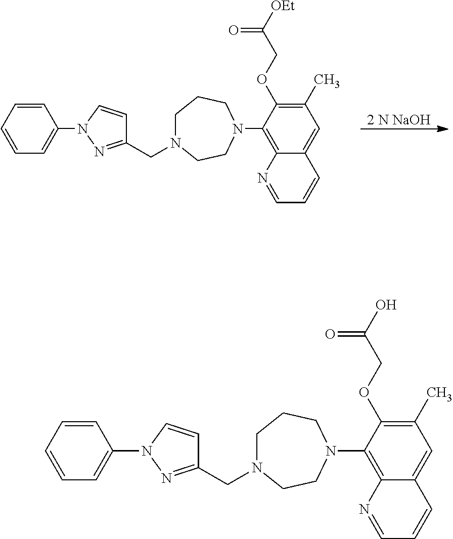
[2 N NaOH].C1N(CC2=NN(C3=CC=CC=C3)C=C2)CCN(C2=C3C(=CC(C)=C2OCC(=O)[OEt])C=CC=N3)CC1.C1N(CC2=NN(C3=CC=CC=C3)C=C2)CCN(C2=C3C(=CC(C)=C2OCC(=O)O)C=CC=N3)CC1
